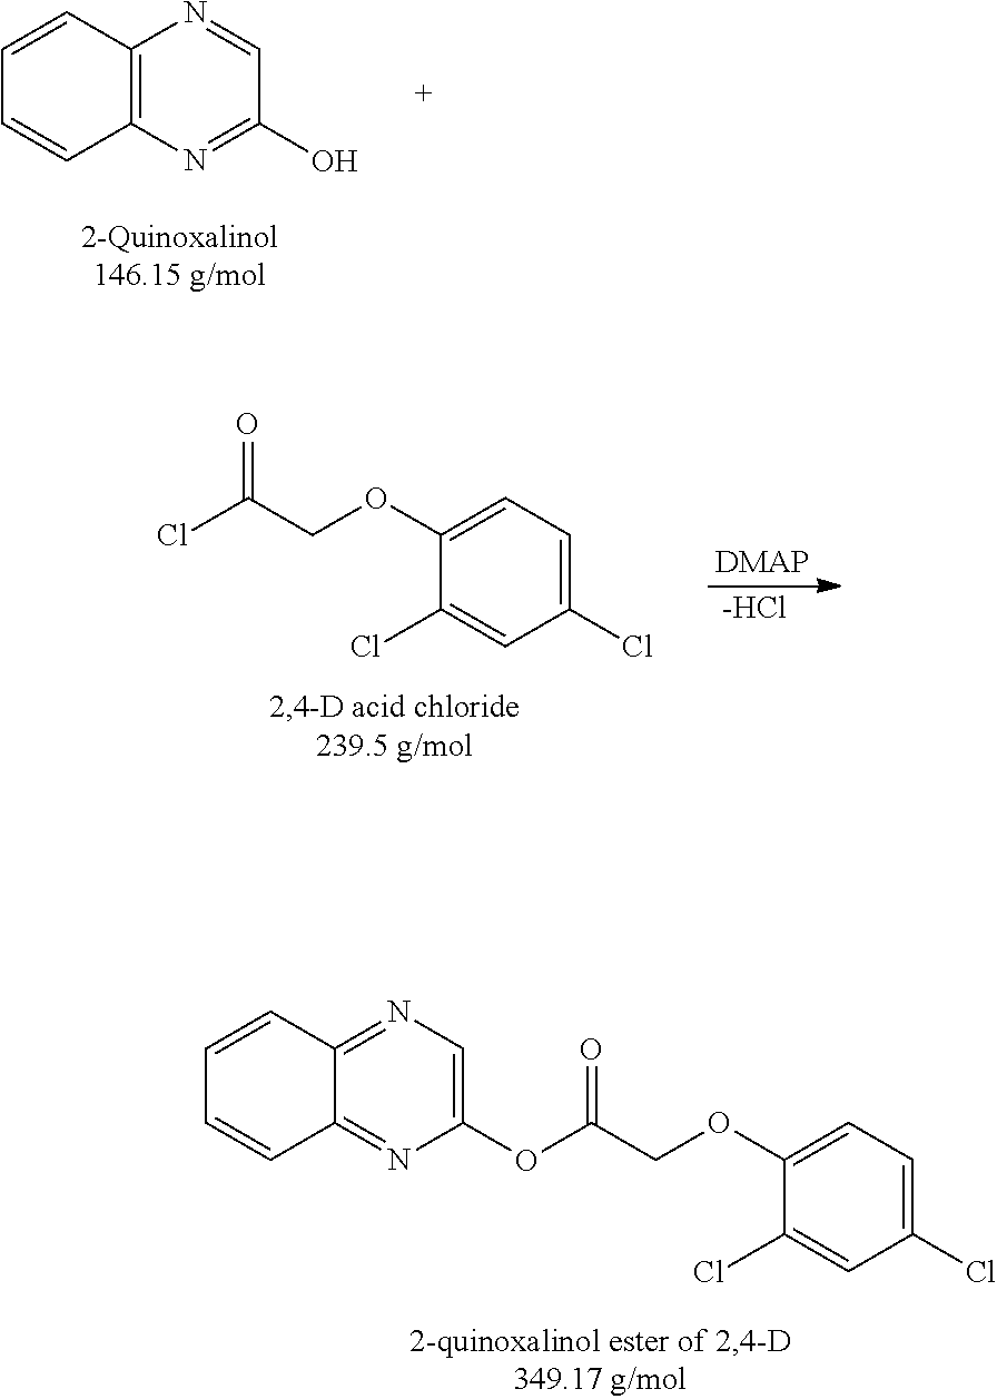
C12=C(N=C(O)C=N1)C=CC=C2.C1(Cl)=CC=C(OCC(Cl)=O)C(Cl)=C1.[-HCl].C(=O)(OC1=CN=C2C(=N1)C=CC=C2)COC1=CC=C(Cl)C=C1Cl
